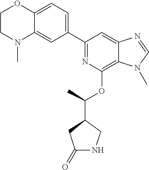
C1(C2=NC(OC(C3CC(=O)NC3)C)=C3C(=C2)N=CN3C)=CC=C2C(=C1)N(C)CCO2
